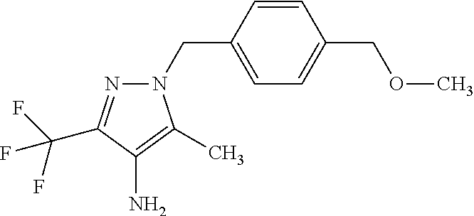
C1=C(CN2N=C(C(F)(F)F)C(N)=C2C)C=CC(COC)=C1
